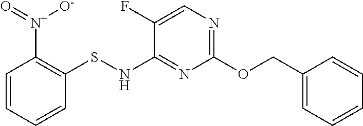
C1=CC=C(COC2=NC=C(F)C(NSC3=C([N+]([O-])=O)C=CC=C3)=N2)C=C1
